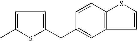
C1=C(C)SC(CC2=CC3=C(C=C2)SC=C3)=C1
